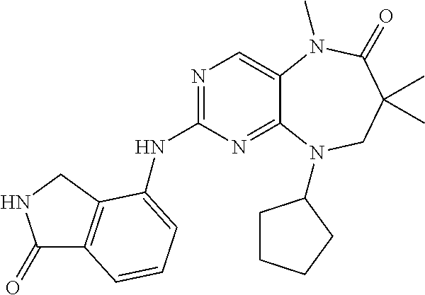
N1=C(NC2=CC=CC3=C2CNC3=O)N=C2C(=C1)N(C)C(=O)C(C)(C)CN2C1CCCC1
